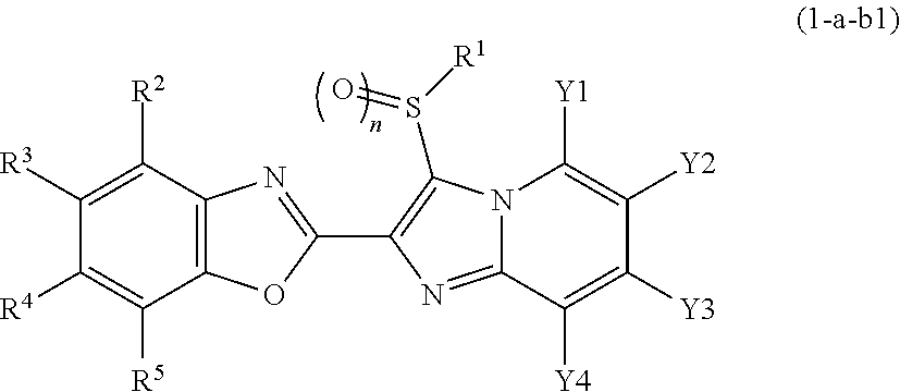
C12=C(C([R2])=C([R3])C([R4])=C1[R5])N=C(C1=C(S([R1])=O)N3C(=N1)C([Y4])=C([Y3])C([Y2])=C3[Y1])O2
